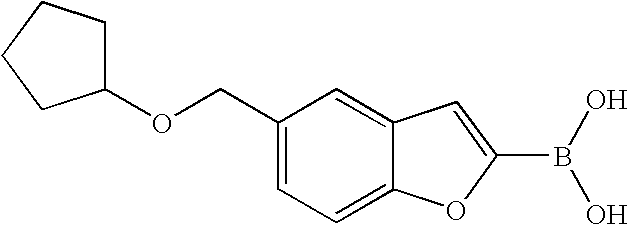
C1(COC2CCCC2)=CC=C2C(=C1)C=C(B(O)O)O2
